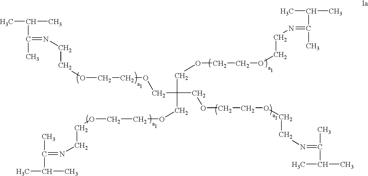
CC(C)C(=NCCOCCOCC(COCCOCCN=C(C)C(C)C)(COCCOCCN=C(C(C)C)C)COCCOCCN=C(C)C(C)C)C
